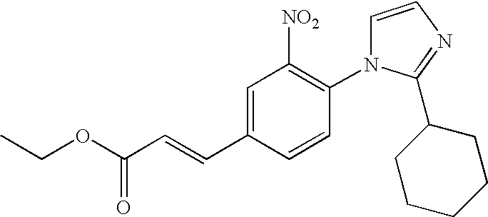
C1=CN=C(C2CCCCC2)N1C1=C([NO2])C=C(C=CC(OCC)=O)C=C1
